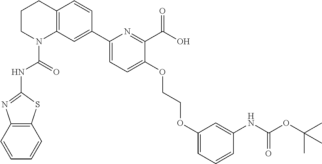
C1CN(C(=O)NC2=NC3=C(S2)C=CC=C3)C2=C(C1)C=CC(C1=CC=C(OCCOC3=CC=CC(NC(OC(C)(C)C)=O)=C3)C(C(O)=O)=N1)=C2
